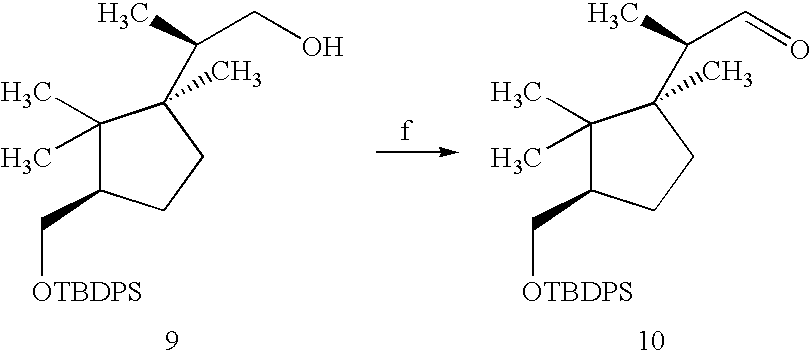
C1(C)(C)C(C[OTBDPS])CCC1(C(C)CO)C.C1(C)(C)C(C[OTBDPS])CCC1(C(C)C=O)C
